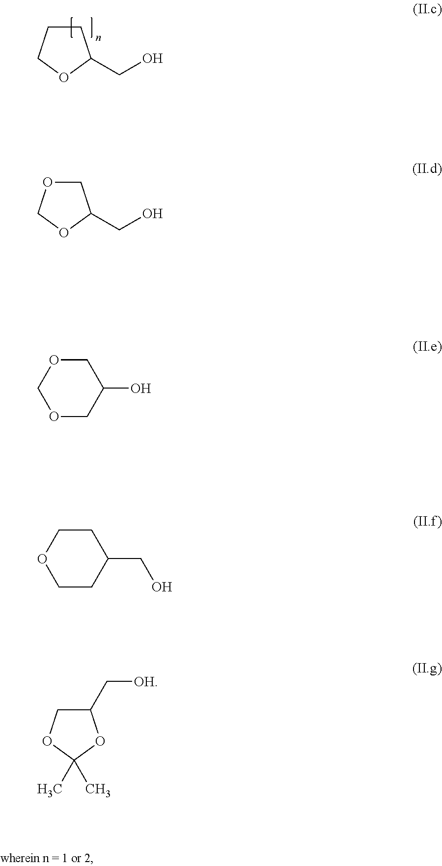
C1CCOC1CO.C1OCOC1CO.C1OCOCC1O.C1COCCC1CO.C1(C[OH])COC(C)(C)O1
